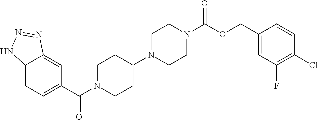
C12=CC=C(C(=O)N3CCC(N4CCN(C(=O)OCC5=CC(F)=C(Cl)C=C5)CC4)CC3)C=C1N=NN2
